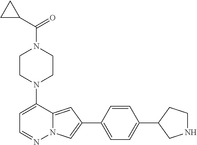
C1CN(C2=CC=NN3C2=CC(C2=CC=C(C4CNCC4)C=C2)=C3)CCN1C(C1CC1)=O
